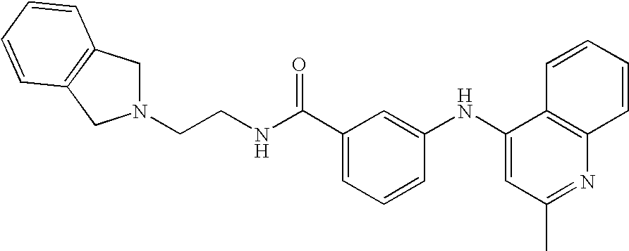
N1(CCNC(C2=CC=CC(NC3=CC(C)=NC4=C3C=CC=C4)=C2)=O)CC2=C(C1)C=CC=C2
